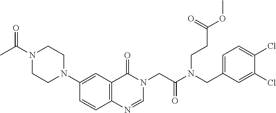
C1=CC2=C(C=C1N1CCN(C(C)=O)CC1)C(=O)N(CC(N(CC1=CC=C(Cl)C(Cl)=C1)CCC(OC)=O)=O)C=N2
